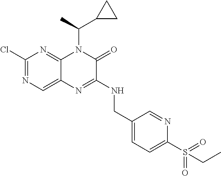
C1(Cl)=NC=C2C(=N1)N(C(C)C1CC1)C(=O)C(NCC1=CC=C(S(CC)(=O)=O)N=C1)=N2
